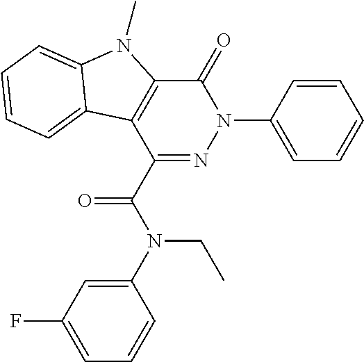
C1(=O)C2=C(C(C(N(C3=CC(F)=CC=C3)CC)=O)=NN1C1=CC=CC=C1)C1=CC=CC=C1N2C
